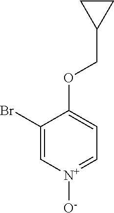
C1(Br)=C[N+]([O-])=CC=C1OCC1CC1
